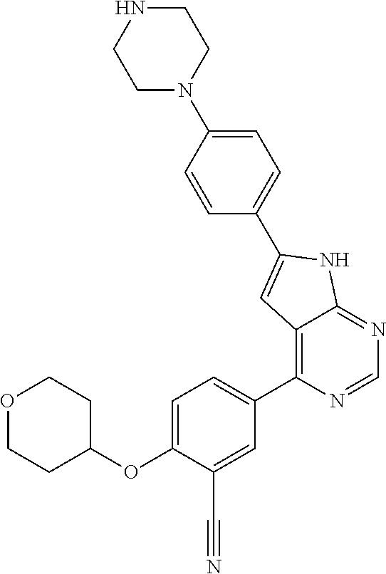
O1CCC(OC2=CC=C(C3=C4C(=NC=N3)NC(C3=CC=C(N5CCNCC5)C=C3)=C4)C=C2C#N)CC1
